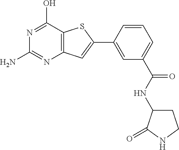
N1=C(O)C2=C(N=C1N)C=C(C1=CC(C(NC3CCNC3=O)=O)=CC=C1)S2
